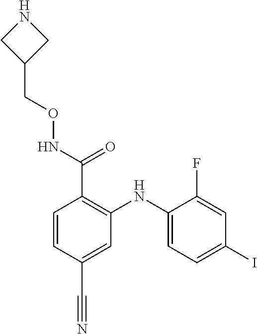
C1=CC(C#N)=CC(NC2=CC=C(I)C=C2F)=C1C(NOCC1CNC1)=O
